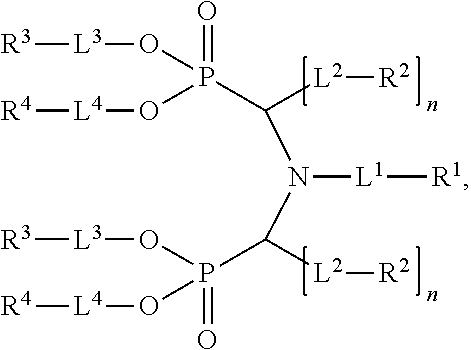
[R3][L3]OP(O[L4][R4])(=O)C(N([L1][R1])C(P(O[L3][R3])(O[L4][R4])=O)[L2][R2])[L2][R2]
